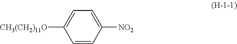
C1=CC([NO2])=CC=C1[CH3(CH2)11O]
